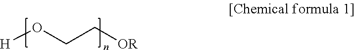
[H]OCC[OR]
